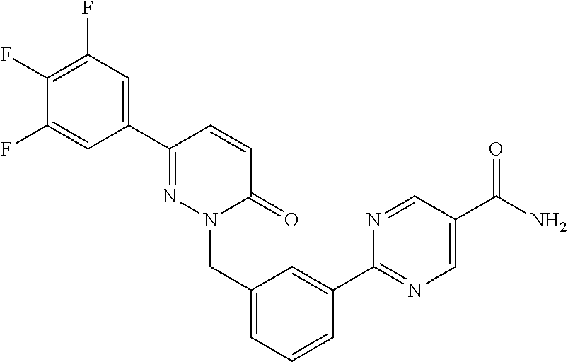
C1=C(C2=NC=C(C(N)=O)C=N2)C=CC=C1CN1N=C(C2=CC(F)=C(F)C(F)=C2)C=CC1=O
